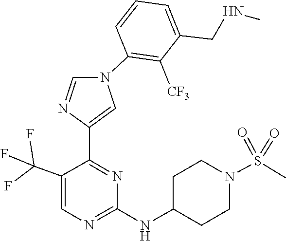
C1(NC2CCN(S(=O)(=O)C)CC2)=NC=C(C(F)(F)F)C(C2=CN(C3=C([CF3])C(CNC)=CC=C3)C=N2)=N1
